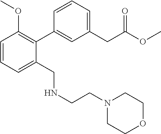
C1=CC=C(CNCCN2CCOCC2)C(C2=CC(CC(OC)=O)=CC=C2)=C1OC
